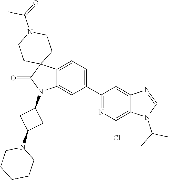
C12=CC=C(C3=NC(Cl)=C4C(=C3)N=CN4C(C)C)C=C1N(C1CC(N3CCCCC3)C1)C(=O)C21CCN(C(=O)C)CC1
